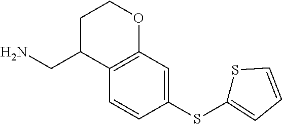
C1=CC(SC2=CC=CS2)=CC2=C1C(CN)CCO2
